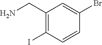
C1(CN)=C(I)C=CC(Br)=C1
